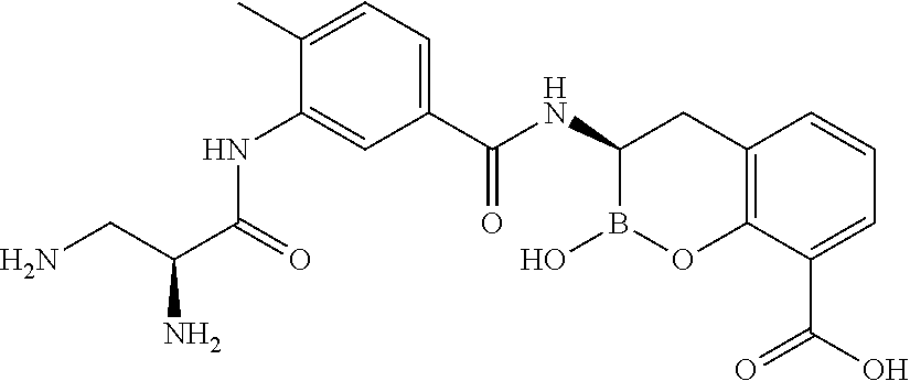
C1(C(NC2B(O)OC3=C(C2)C=CC=C3C(O)=O)=O)=CC=C(C)C(NC(C(CN)N)=O)=C1
